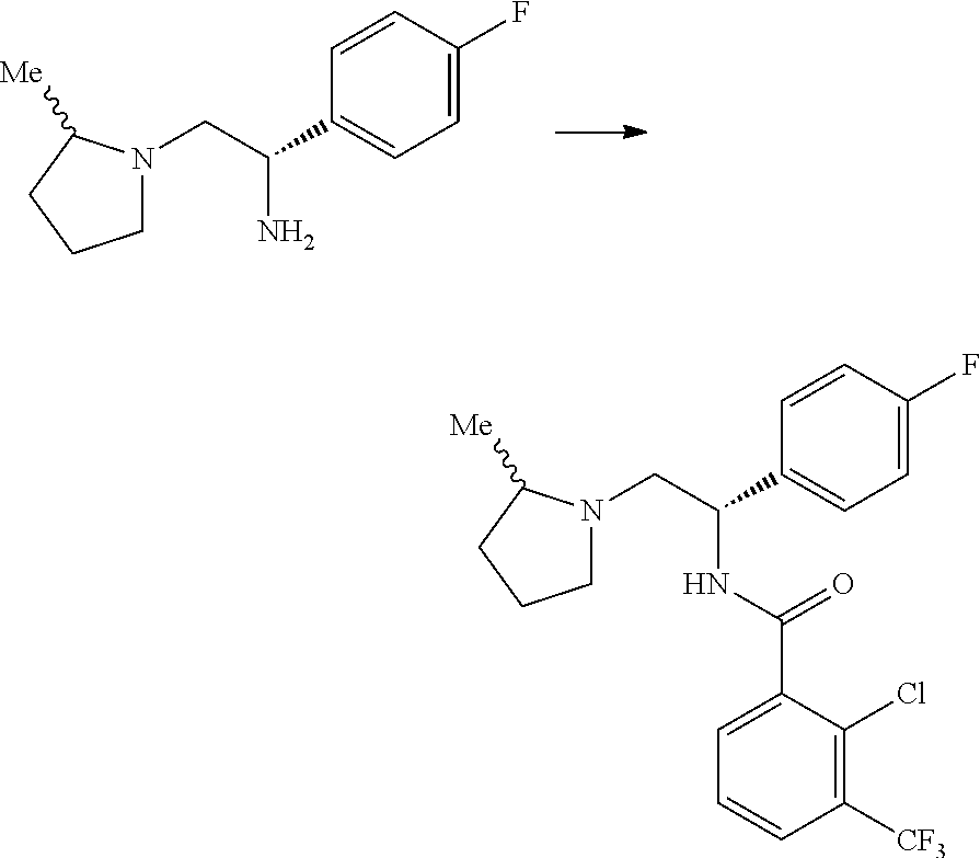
C1N(CC(N)C2=CC=C(F)C=C2)C([Me])CC1.C1N(CC(NC(C2=CC=CC([CF3])=C2Cl)=O)C2=CC=C(F)C=C2)C([Me])CC1
